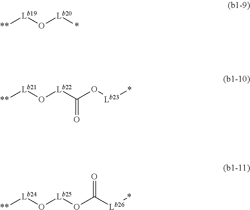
[**][Lb19]O[Lb20]*.*[Lb23]OC([Lb22]O[Lb21][**])=O.*[Lb26]C(O[Lb25]O[Lb24][**])=O
